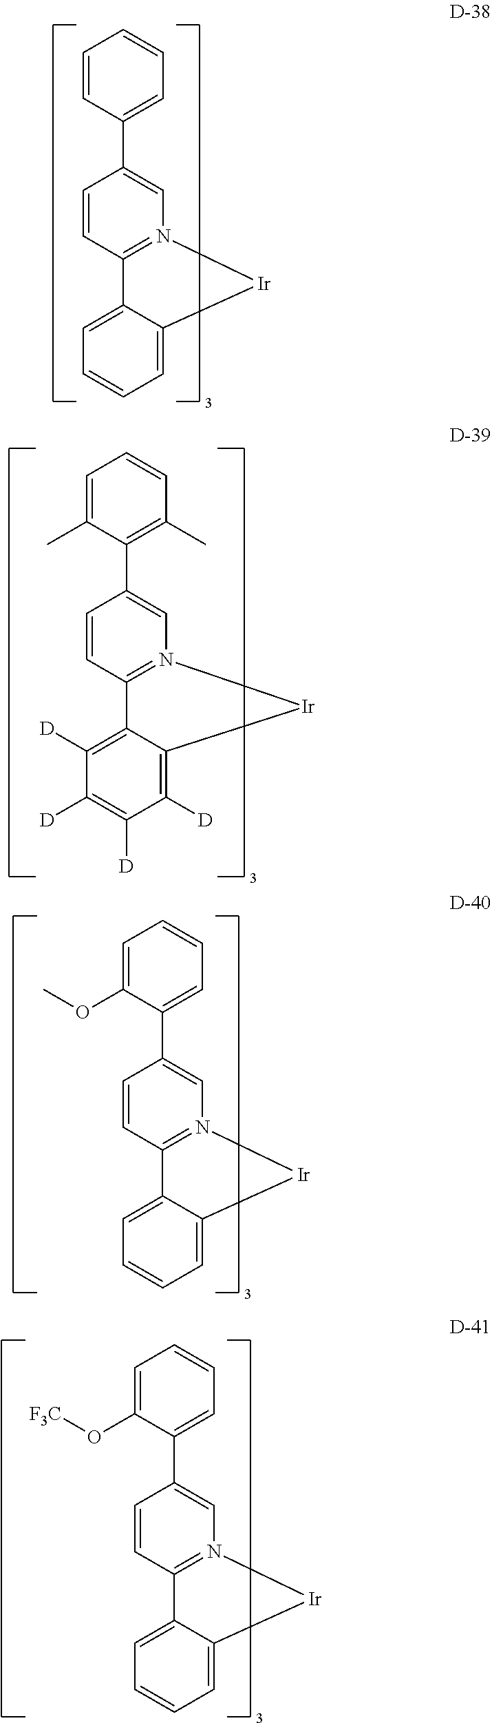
C1=CC(C2=CN3=C(C=C2)C2=CC=CC=C2[Ir]3)=CC=C1.C1=C(OC)C(C2=CN3=C(C=C2)C2=CC=CC=C2[Ir]3)=CC=C1.C1=C(C)C(C2=CN3=C(C=C2)C2=C([D])C([D])=C([D])C([D])=C2[Ir]3)=C(C)C=C1.C1=C(O[F3C])C(C2=CN3=C(C=C2)C2=CC=CC=C2[Ir]3)=CC=C1
